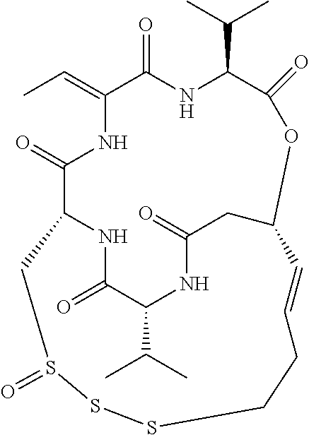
CC=C1C(=O)NC(C(C)C)C(=O)OC2CC(=O)NC(C(C)C)C(=O)NC(C(=O)N1)CS(=O)SSCCC=C2
